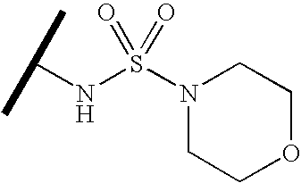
N1(S(NC(C)C)(=O)=O)CCOCC1
